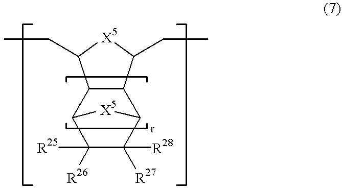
C12C([R26])([R25])C([R27])([R28])C(C3C1C(CC)[X5]C3CC)[X5]2
